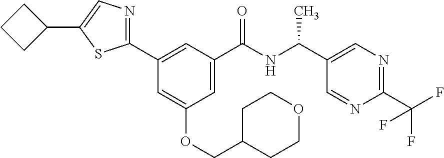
C1(C2=CC(C(NC(C3=CN=C(C(F)(F)F)N=C3)C)=O)=CC(OCC3CCOCC3)=C2)=NC=C(C2CCC2)S1
